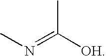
CN=C([OH])C
